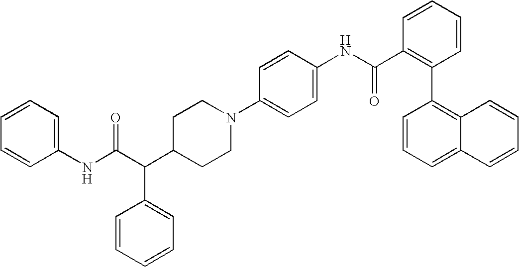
N1(C2=CC=C(NC(C3=C(C4=C5C(=CC=C4)C=CC=C5)C=CC=C3)=O)C=C2)CCC(C(C(NC2=CC=CC=C2)=O)C2=CC=CC=C2)CC1
